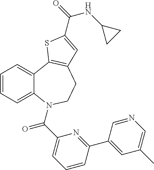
C1=CC=C2C(=C1)C1=C(CCN2C(C2=CC=CC(C3=CC(C)=CN=C3)=N2)=O)C=C(C(=O)NC2CC2)S1
